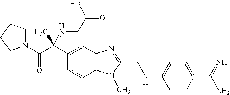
N1(C(C(C2=CC3=C(C=C2)N(C)C(CNC2=CC=C(C(=N)N)C=C2)=N3)(C)NCC(=O)O)=O)CCCC1
